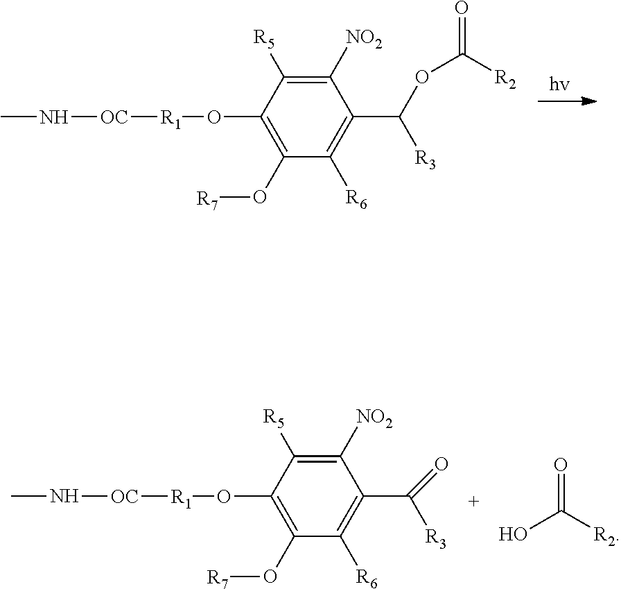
CN[OC][R1]OC1=C(O[R7])C([R6])=C(C(OC([R2])=O)[R3])C([NO2])=C1[R5].CN[OC][R1]OC1=C(O[R7])C([R6])=C(C([R3])=O)C([NO2])=C1[R5].OC([R2])=O
